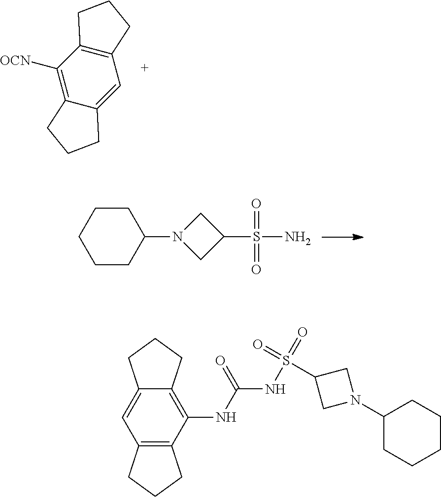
C1([OCN])=C2C(=CC3=C1CCC3)CCC2.C1N(C2CCCCC2)CC1S(N)(=O)=O.C12=C(NC(=O)NS(=O)(=O)C3CN(C4CCCCC4)C3)C3=C(C=C1CCC2)CCC3
